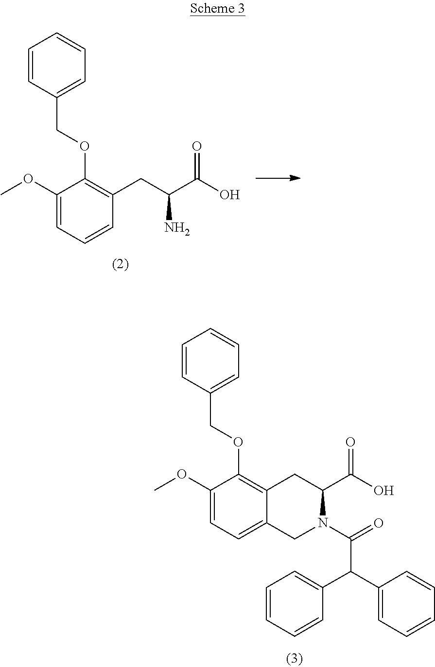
C1(OC)=CC=CC(CC(C(O)=O)N)=C1OCC1=CC=CC=C1.C1(OC)=CC=C2C(=C1OCC1=CC=CC=C1)CC(C(O)=O)N(C(=O)C(C1=CC=CC=C1)C1=CC=CC=C1)C2
